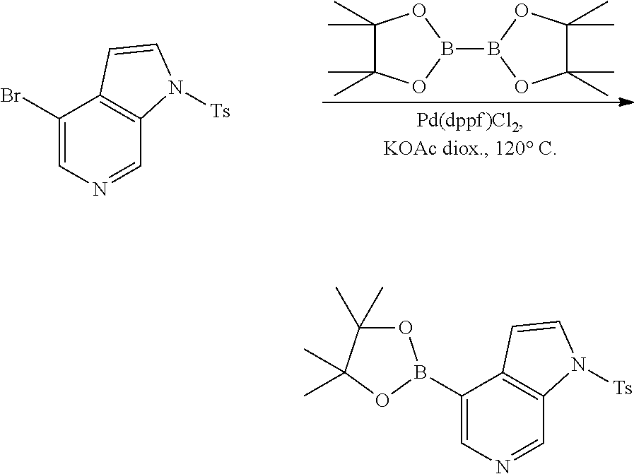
C1(C)(C)C(C)(C)OB(B2OC(C)(C)C(C)(C)O2)O1.C1(Br)=CN=CC2=C1C=CN2[Ts].C1(B2OC(C)(C)C(C)(C)O2)=CN=CC2=C1C=CN2[Ts]
